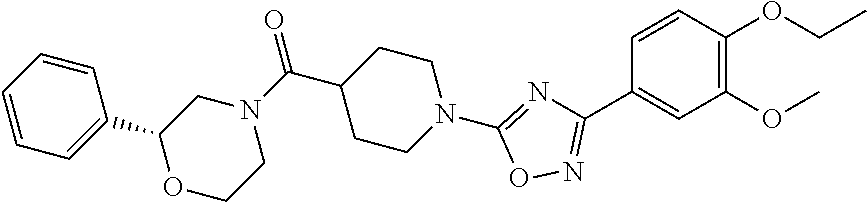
C1=CC=CC=C1C1CN(C(=O)C2CCN(C3=NC(C4=CC(OC)=C(OCC)C=C4)=NO3)CC2)CCO1
